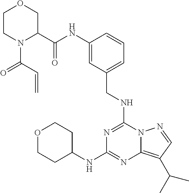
C1(C(NC2=CC(CNC3=NC(NC4CCOCC4)=NC4=C(C(C)C)C=NN34)=CC=C2)=O)COCCN1C(=O)C=C
